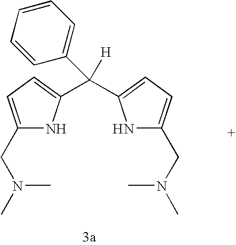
C1(CN(C)C)=CC=C(C(C2=CC=CC=C2)([H])C2=CC=C(CN(C)C)N2)N1
